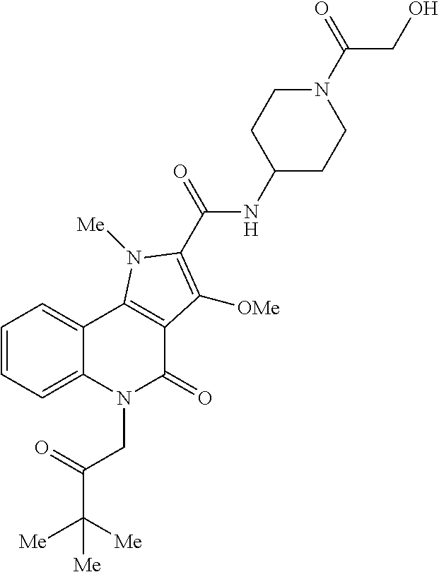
C1=CC=C2C(=C1)C1=C(C(=O)N2CC(C([Me])([Me])[Me])=O)C([OMe])=C(C(NC2CCN(C(CO)=O)CC2)=O)N1[Me]
